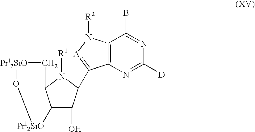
C12C(O)C(C3=[A]N([R2])C4=C3N=C([D])N=C4B)N([R1])C1C[Pri2SiO]O[Pri2SiO]2
